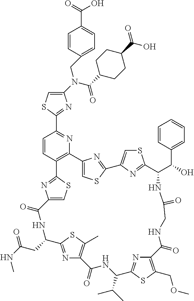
C1(N(C(=O)C2CCC(C(O)=O)CC2)CC2=CC=C(C(=O)O)C=C2)=CSC(C2=NC3=C(C=C2)C2=NC(=CS2)C(=O)NC(CC(NC)=O)C2=NC(=C(C)S2)C(=O)NC(C(C)C)C2=NC(=C(COC)S2)C(=O)NCC(=O)NC(C(C2=CC=CC=C2)O)C2=NC(=CS2)C2=NC3=CS2)=N1
